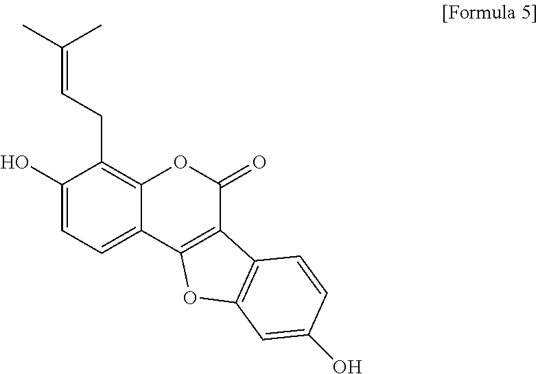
C1=C(O)C(CC=C(C)C)=C2C(=C1)C1=C(C(=O)O2)C2=C(O1)C=C(O)C=C2
